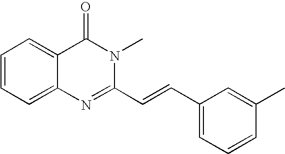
C1=CC=C2C(=C1)C(=O)N(C)C(C=CC1=CC=CC(C)=C1)=N2
